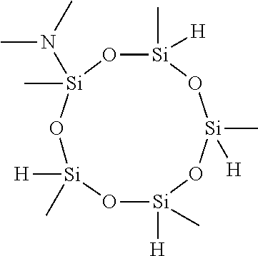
[Si]1([H])(C)O[Si]([H])(C)O[Si](C)(N(C)C)O[Si](C)([H])O[Si](C)([H])O1
